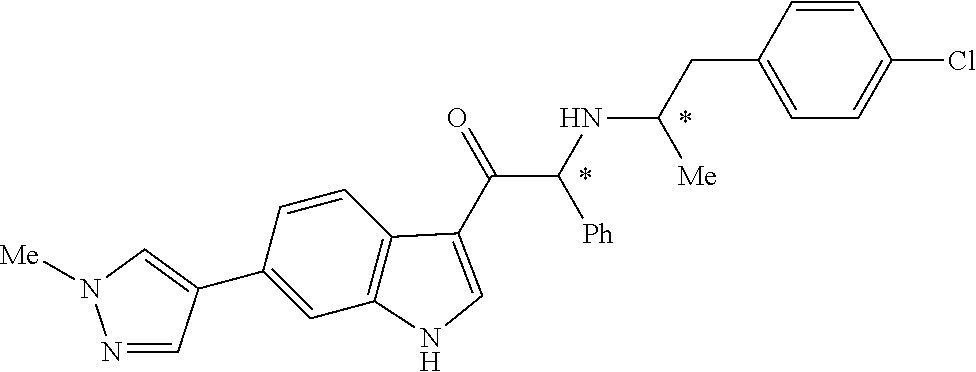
C1(C2=CN([Me])N=C2)=CC2=C(C=C1)C(C(=O)C(NC(CC1=CC=C(Cl)C=C1)[Me])[Ph])=CN2
